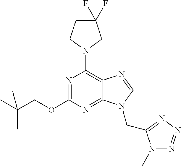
N1=C(OCC(C)(C)C)N=C2C(=C1N1CCC(F)(F)C1)N=CN2CC1=NN=NN1C
